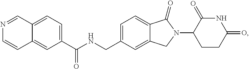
C1=C(CNC(C2=CC=C3C(=C2)C=CN=C3)=O)C=C2C(=C1)C(=O)N(C1CCC(=O)NC1=O)C2
